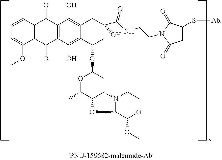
C12=C(C(O)=C3C(=C1O)CC(C(NCCN1C(=O)C(S[Ab])CC1=O)=O)(O)CC3OC1OC(C)C3C(C1)N1C(O3)C(OC)OCC1)C(=O)C1=C(C2=O)C=CC=C1OC
